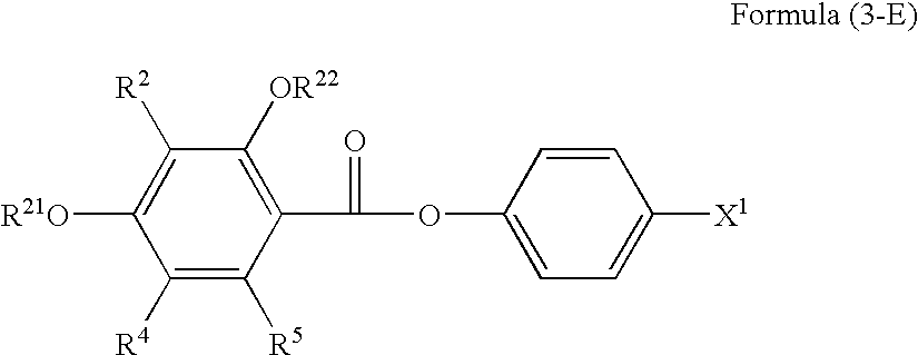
C1([R4])=C([R5])C(C(=O)OC2=CC=C([X1])C=C2)=C([OR22])C([R2])=C1[R21O]
